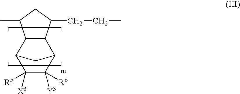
C12C3C([X3])([R5])C([Y3])([R6])C(C1C(CCC)CC2C)C3
